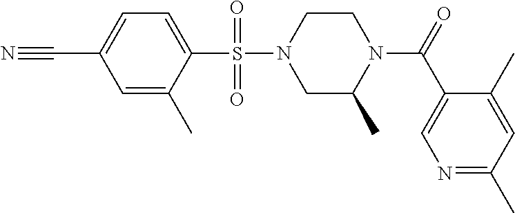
C1(C#N)=CC=C(S(N2CC(C)N(C(=O)C3=CN=C(C)C=C3C)CC2)(=O)=O)C(C)=C1
